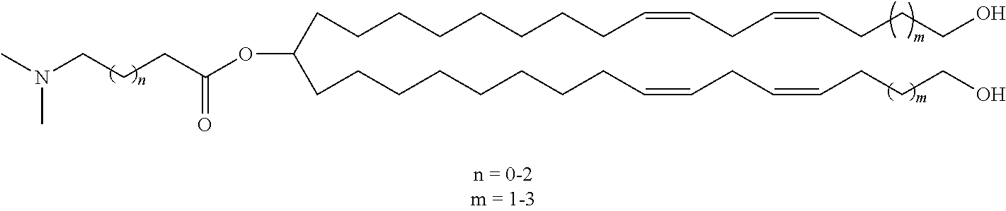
CN(CCCC(OC(CCCCCCCCC=CCC=CCCCO)CCCCCCCCC=CCC=CCCCO)=O)C
